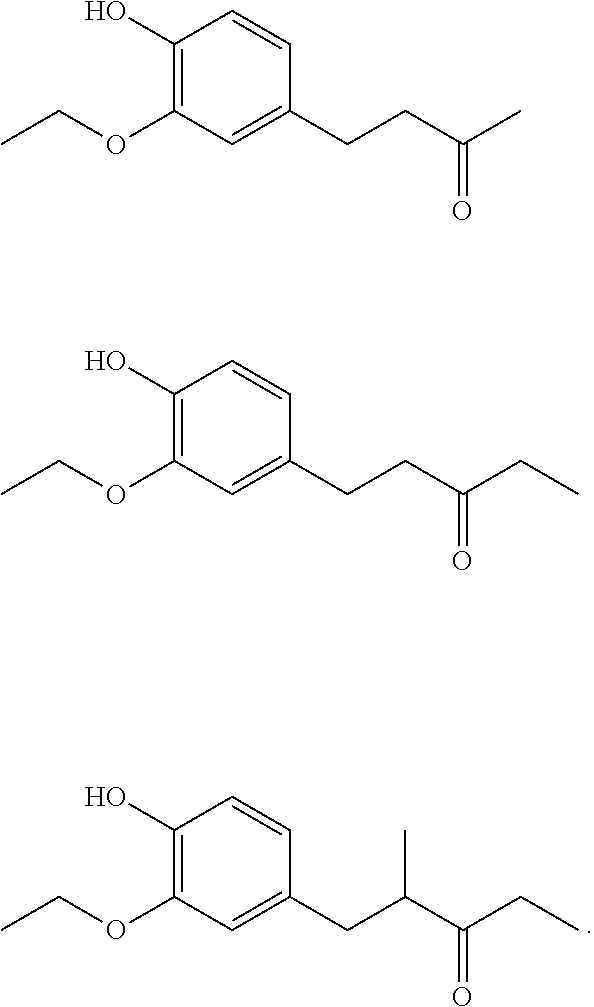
CCOC1=C(O)C=CC(CCC(C)=O)=C1.CCOC1=C(O)C=CC(CCC(CC)=O)=C1.CCOC1=C(O)C=CC(CC(C(CC)=O)C)=C1
